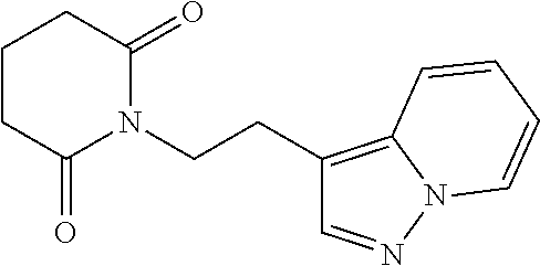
C1CC(=O)N(CCC2=C3N(N=C2)C=CC=C3)C(=O)C1
